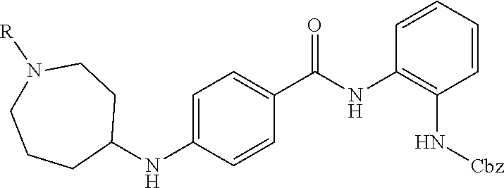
C1=CC=CC(N[Cbz])=C1NC(C1=CC=C(NC2CCN([R])CCC2)C=C1)=O
